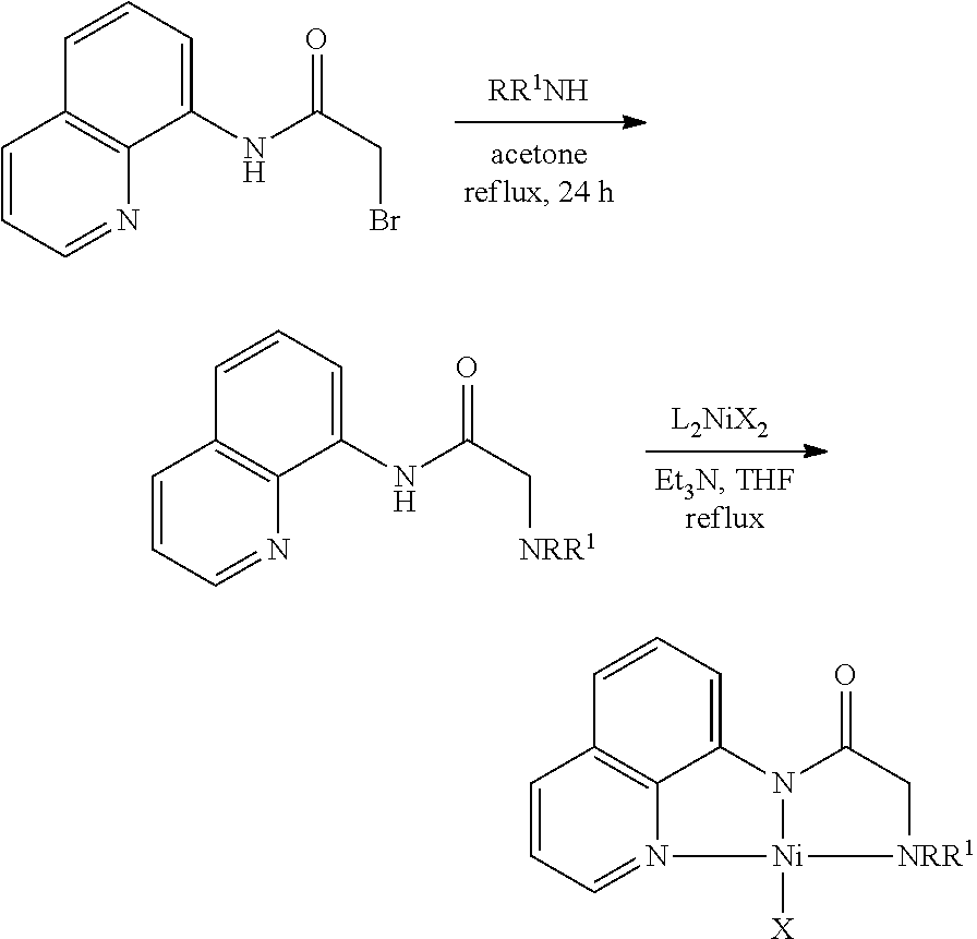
C1=CC=NC2=C1C=CC=C2NC(=O)CBr.C1=CC=NC2=C1C=CC=C2NC(=O)C[NRR1].C1=CC=N2C3=C1C=CC=C3N1C(=O)C[NRR1][Ni]21[X]
